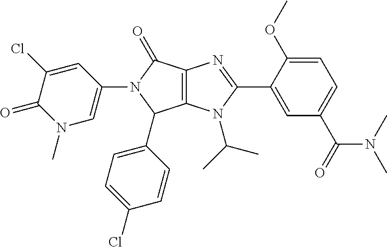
C12=C(N(C(C)C)C(C3=CC(C(=O)N(C)C)=CC=C3OC)=N1)C(C1=CC=C(Cl)C=C1)N(C1=CN(C)C(=O)C(Cl)=C1)C2=O
